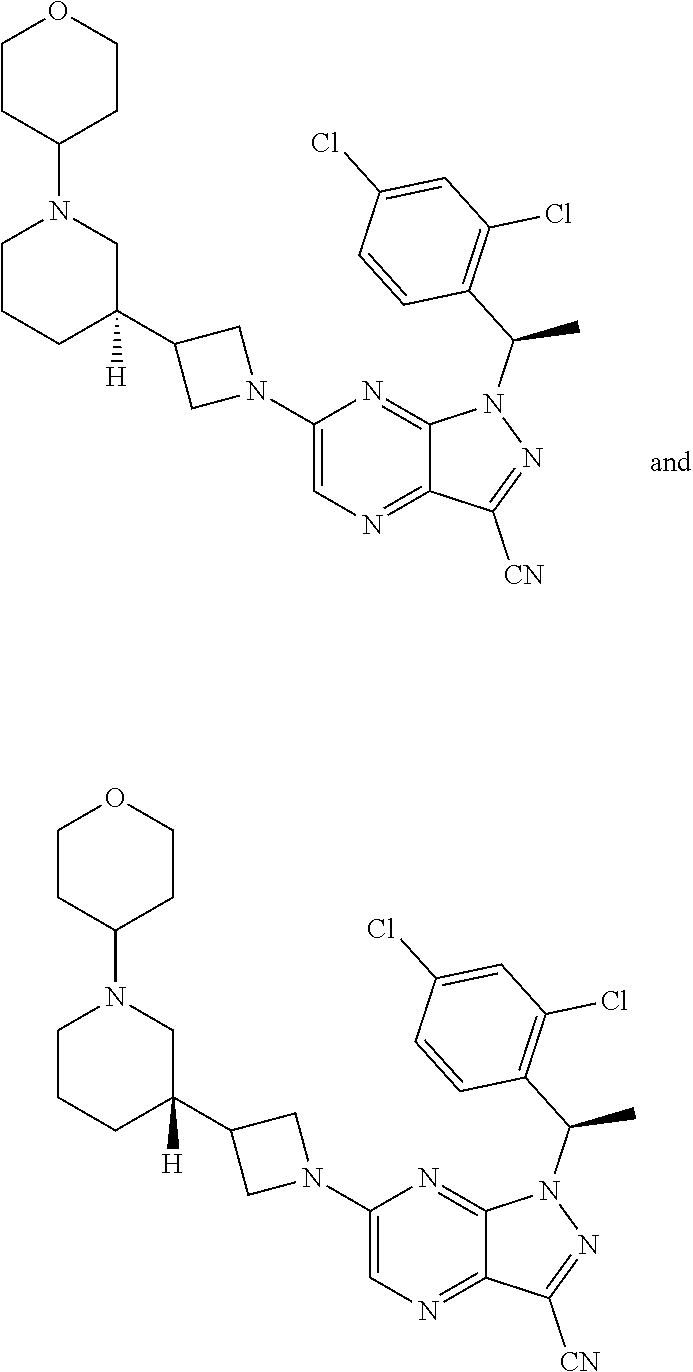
C1(N2CC(C3([H])CN(C4CCOCC4)CCC3)C2)=CN=C2C(=N1)N(C(C1=C(Cl)C=C(Cl)C=C1)C)N=C2[CN].C1(N2CC(C3([H])CN(C4CCOCC4)CCC3)C2)=CN=C2C(=N1)N(C(C1=C(Cl)C=C(Cl)C=C1)C)N=C2[CN]
